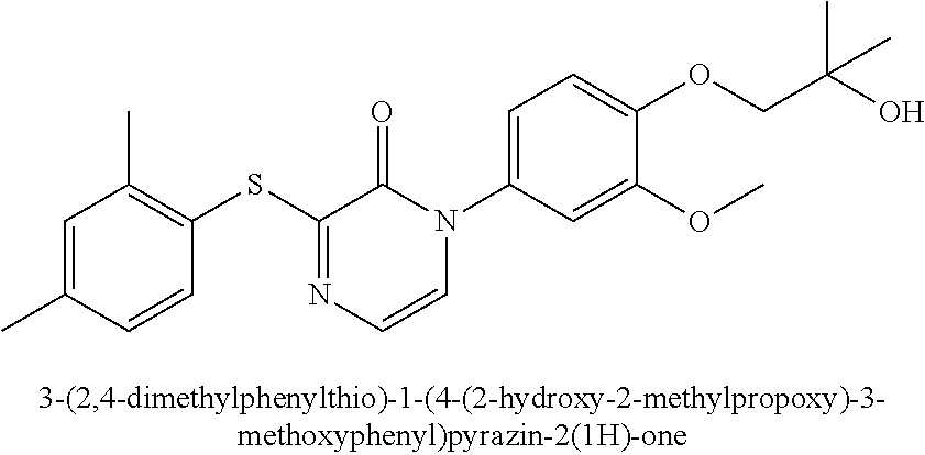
C1(SC2=NC=CN(C3=CC=C(OCC(O)(C)C)C(OC)=C3)C2=O)=C(C)C=C(C)C=C1
